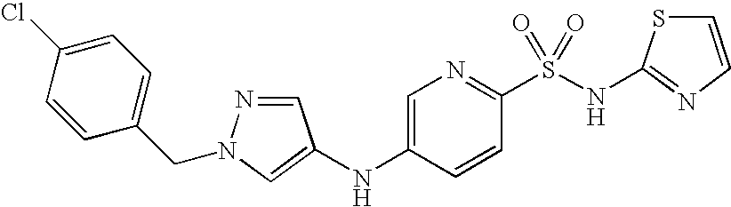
C1=C(NC2=CN(CC3=CC=C(Cl)C=C3)N=C2)C=CC(S(NC2=NC=CS2)(=O)=O)=N1
